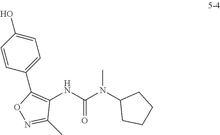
C1(NC(N(C2CCCC2)C)=O)=C(C2=CC=C(O)C=C2)ON=C1C
